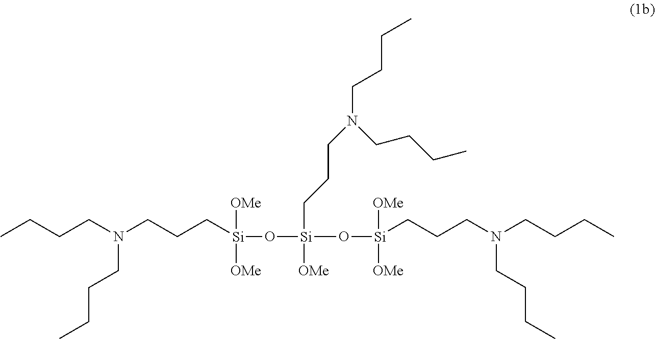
C(CN(CCC[Si](O[Si](O[Si](CCCN(CCCC)CCCC)([OMe])[OMe])(CCCN(CCCC)CCCC)[OMe])([OMe])[OMe])CCCC)CC
